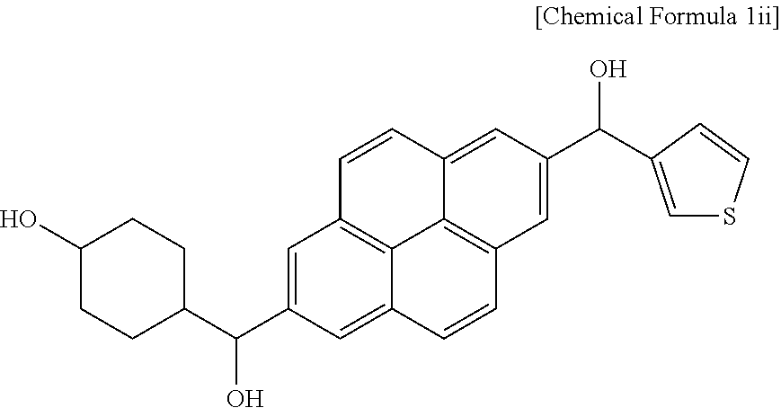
C(C1=CC2=C3C(=C1)C=CC1=C3C(=CC(C(C3CCC(O)CC3)O)=C1)C=C2)(O)C1=CSC=C1
